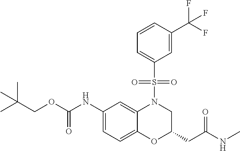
C1(NC(OCC(C)(C)C)=O)=CC=C2C(=C1)N(S(C1=CC=CC(C(F)(F)F)=C1)(=O)=O)CC(CC(=O)NC)O2
